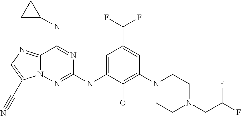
C12=NC=C(C#N)N1N=C(NC1=CC(C(F)F)=CC(N3CCN(CC(F)F)CC3)=C1O)N=C2NC1CC1
